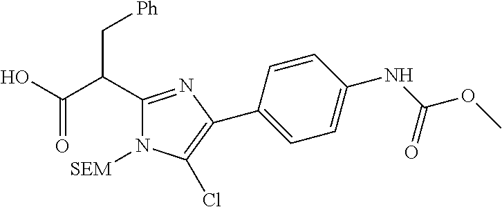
C(C(C(O)=O)C1=NC(C2=CC=C(NC(OC)=O)C=C2)=C(Cl)N1[SEM])[Ph]
